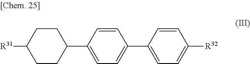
C1CC(C2=CC=C(C3=CC=C([R32])C=C3)C=C2)CCC1[R31]
